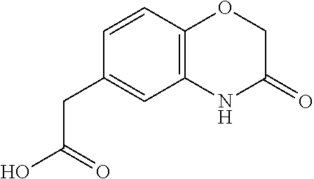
C12=C(NC(=O)CO1)C=C(CC(O)=O)C=C2
